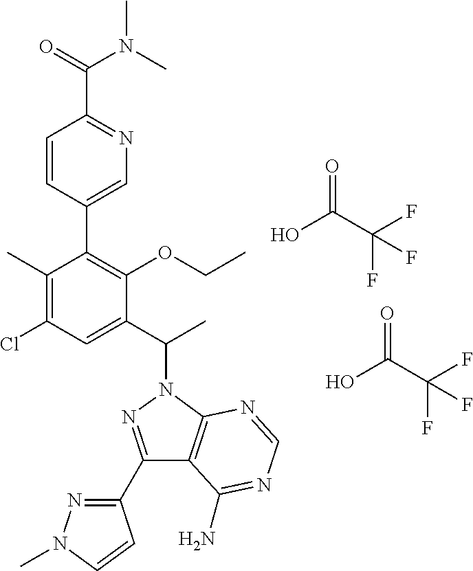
OC(C(F)(F)F)=O.OC(C(F)(F)F)=O.C1(C)=C(Cl)C=C(C(C)N2N=C(C3=NN(C)C=C3)C3=C2N=CN=C3N)C(OCC)=C1C1=CN=C(C(=O)N(C)C)C=C1
